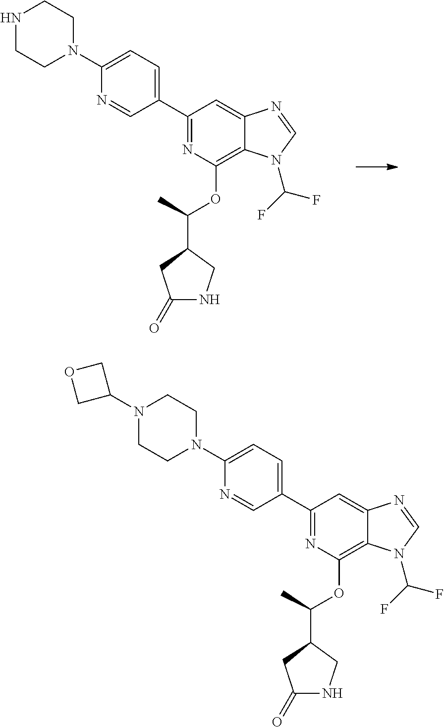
C1(C2=CC=C(N3CCNCC3)N=C2)=NC(OC(C)C2CC(=O)NC2)=C2C(=C1)N=CN2C(F)F.C1(C2=CC=C(N3CCN(C4COC4)CC3)N=C2)=NC(OC(C)C2CC(=O)NC2)=C2C(=C1)N=CN2C(F)F
